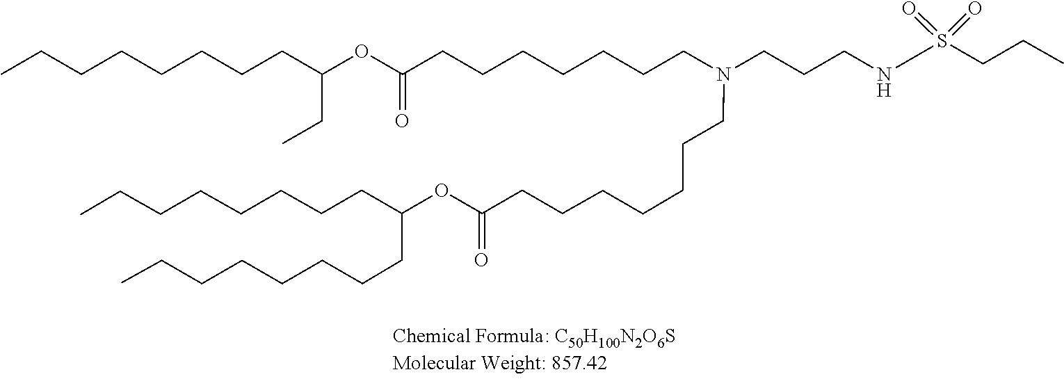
C(CCCCC(CCCCCCCC)OC(=O)CCCCCCCN(CCCCCCCC(OC(CC)CCCCCCCC)=O)CCCNS(=O)(=O)CCC)CCC
